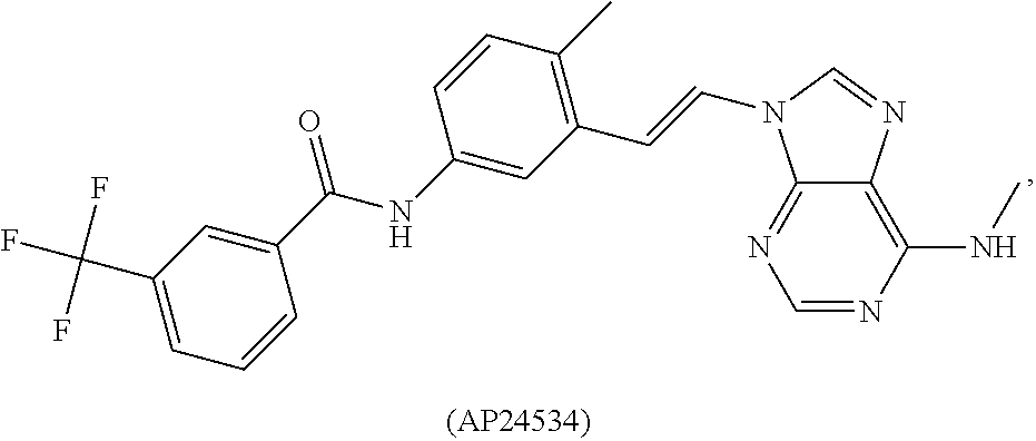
C1(C(F)(F)F)=CC=CC(C(NC2=CC(C=CN3C4=NC=NC(NC)=C4N=C3)=C(C)C=C2)=O)=C1
